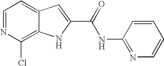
C1=NC(Cl)=C2C(=C1)C=C(C(=O)NC1=NC=CC=C1)N2
